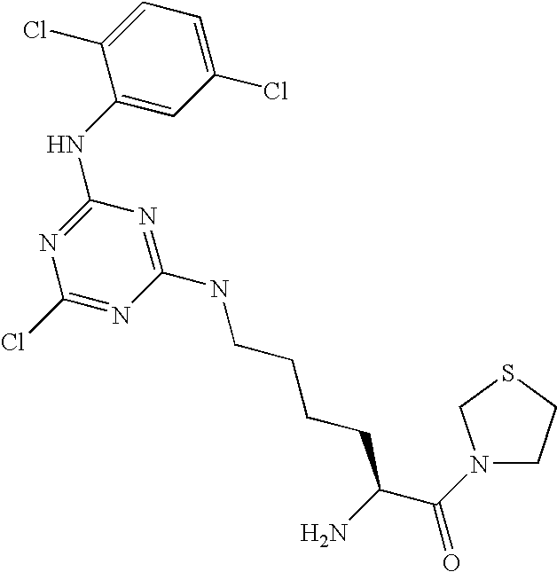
C1(NCCCCC(C(N2CCSC2)=O)N)=NC(NC2=CC(Cl)=CC=C2Cl)=NC(Cl)=N1
